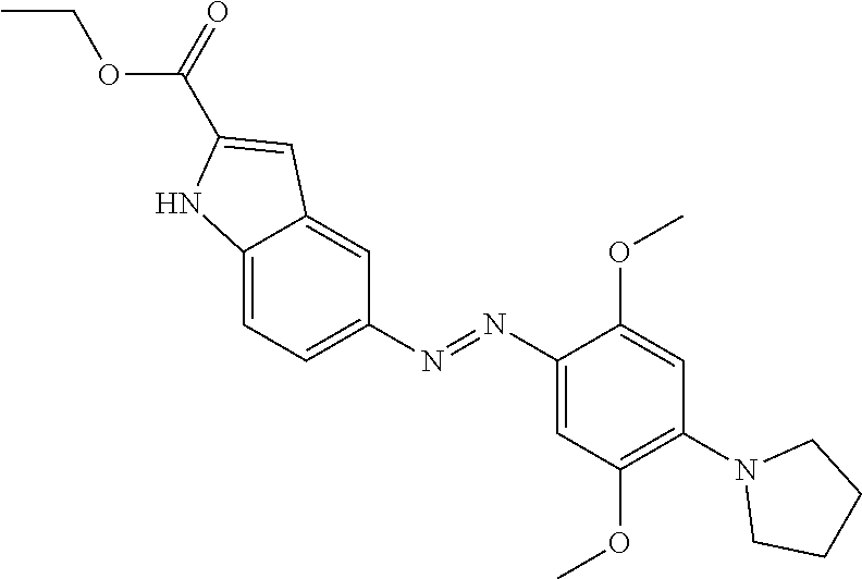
C1(N=NC2=CC=C3C(=C2)C=C(C(OCC)=O)N3)=CC(OC)=C(N2CCCC2)C=C1OC
